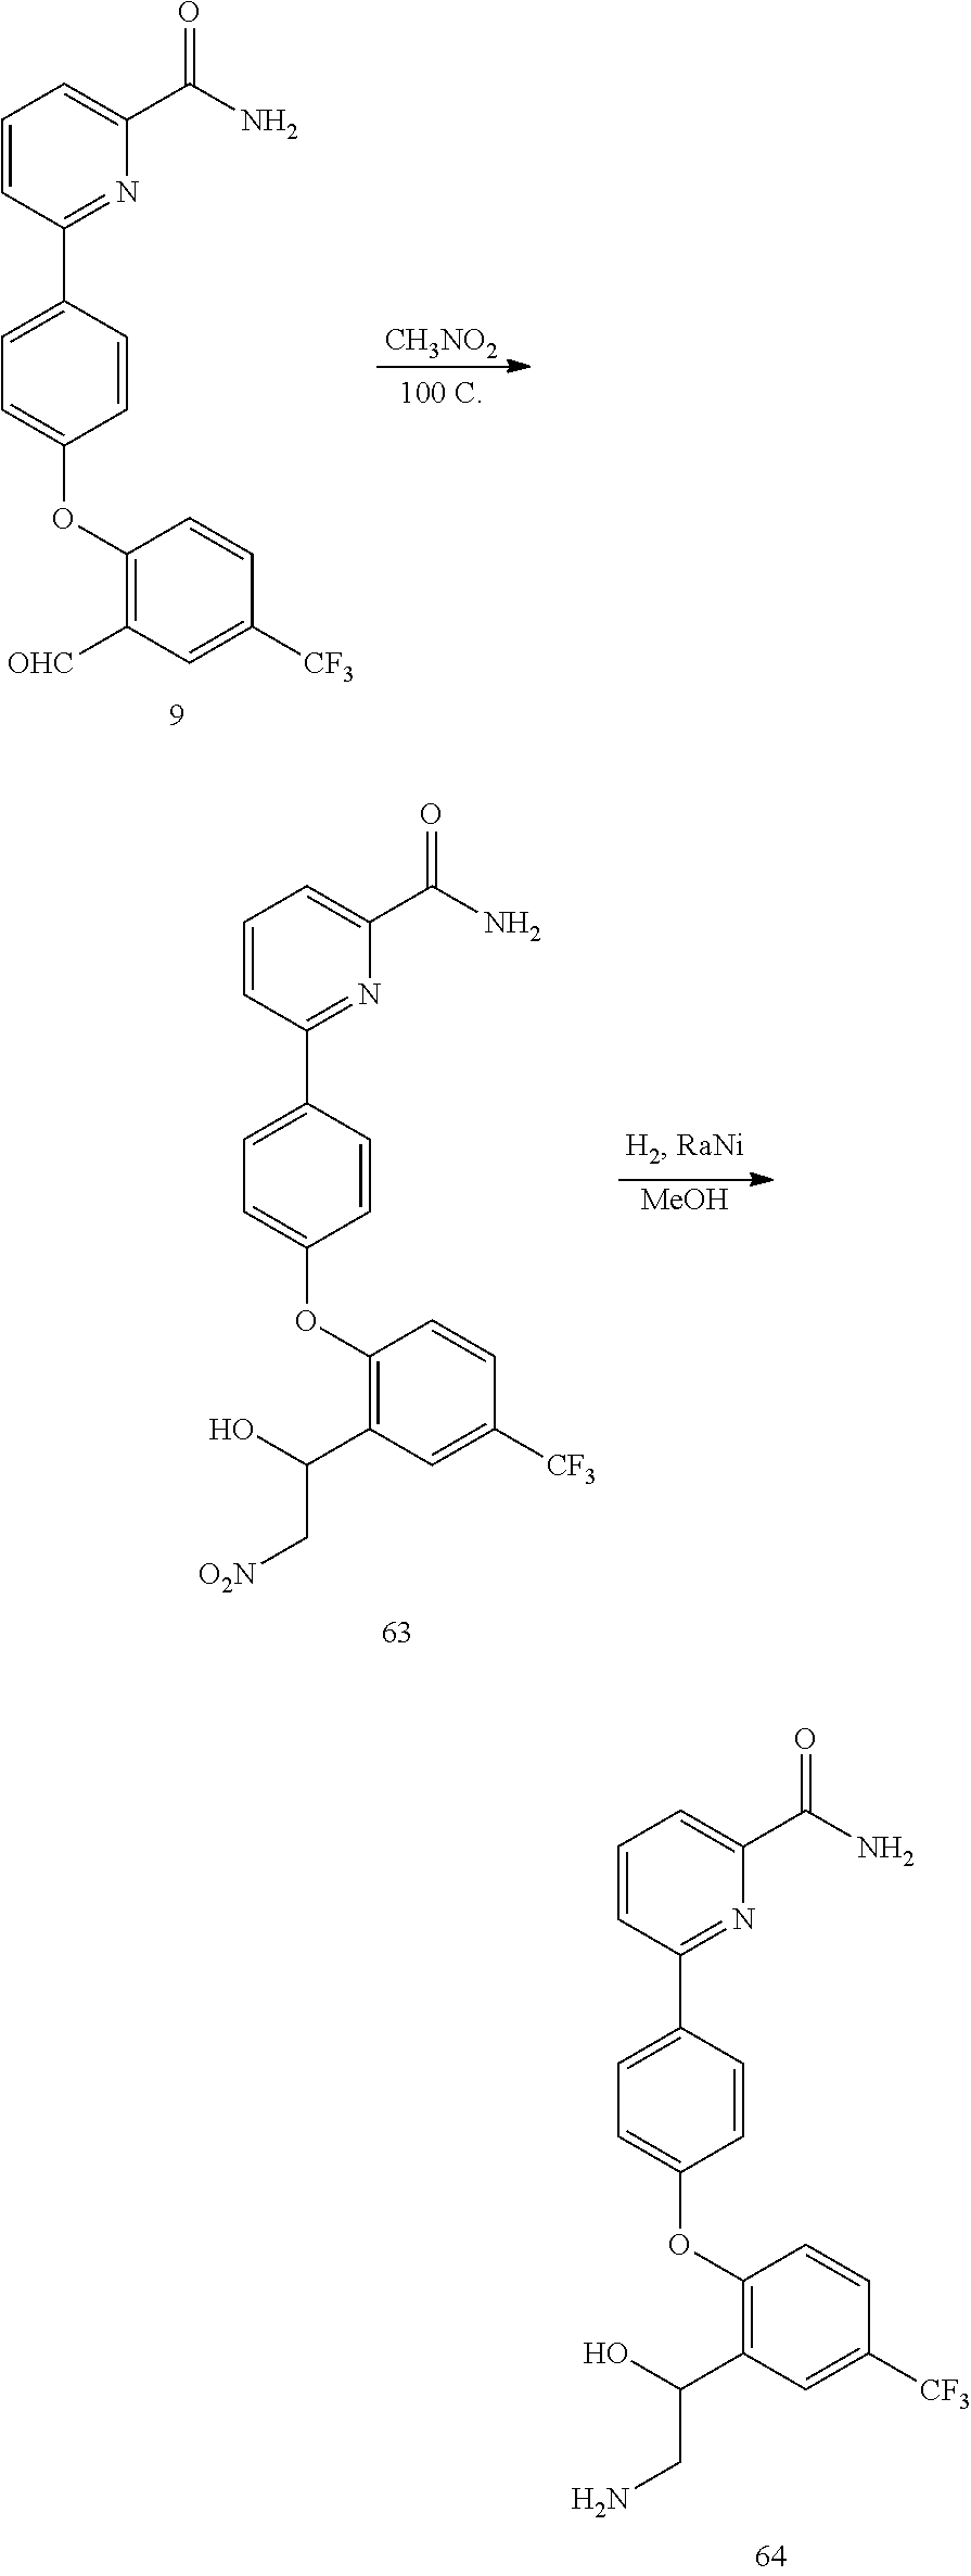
C1=CC(C2=CC=C(OC3=C(C(O)CN)C=C([CF3])C=C3)C=C2)=NC(C(N)=O)=C1.C1=CC(C2=CC=C(OC3=C([OHC])C=C([CF3])C=C3)C=C2)=NC(C(N)=O)=C1.[CH3NO2].C1=CC(C2=CC=C(OC3=C(C(O)C[O2N])C=C([CF3])C=C3)C=C2)=NC(C(N)=O)=C1.[MeOH]
